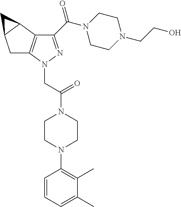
C(=O)(N1CCN(CCO)CC1)C1=NN(CC(=O)N2CCN(C3=C(C)C(C)=CC=C3)CC2)C2=C1C1C(C2)C1
